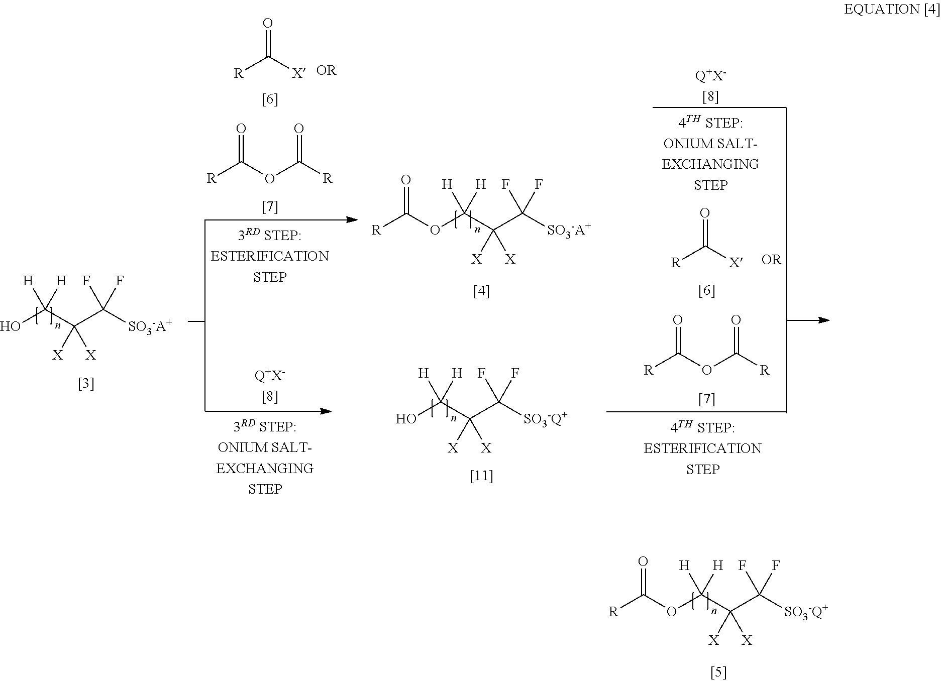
C(C([SO3-A+])(F)F)(C(O)([H])[H])([X])[X].C(C([SO3-A+])(F)F)(C(OC([R])=O)([H])[H])([X])[X].C(C([SO3-Q+])(F)F)(C(O)([H])[H])([X])[X].[R]C([X])=O.[R]C(OC([R])=O)=O.[R]C([X])=O.[R]C(OC([R])=O)=O.C(C([SO3-Q+])(F)F)(C(OC([R])=O)([H])[H])([X])[X]
